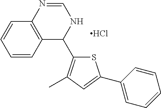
S1C(C2NC=NC3=C2C=CC=C3)=C(C)C=C1C1=CC=CC=C1.Cl
